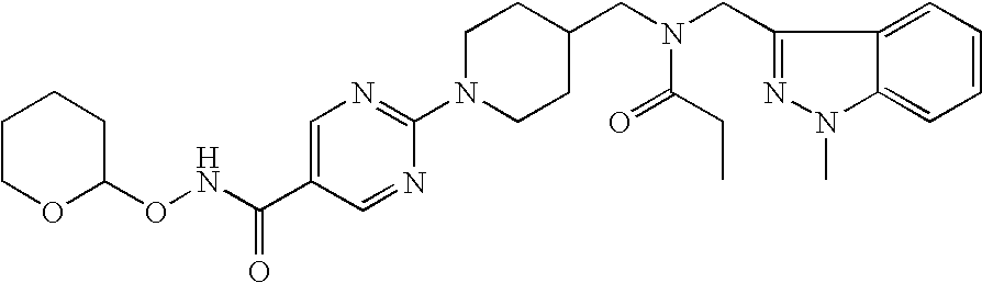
C1=C(C(NOC2CCCCO2)=O)C=NC(N2CCC(CN(CC3=NN(C)C4=CC=CC=C34)C(=O)CC)CC2)=N1
